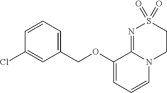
C(OC1=CC=CN2C1=NS(=O)(=O)CC2)C1=CC=CC(Cl)=C1
